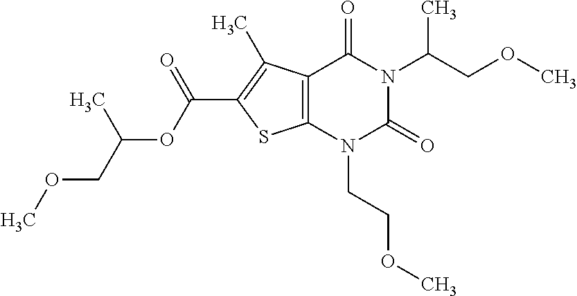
C12=C(N(CCOC)C(=O)N(C(COC)C)C1=O)SC(C(=O)OC(COC)C)=C2C
